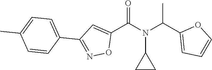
C1(C(N(C(C2=CC=CO2)C)C2CC2)=O)=CC(C2=CC=C(C)C=C2)=NO1
